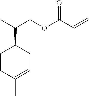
C1(C(C)COC(C=C)=O)CCC(C)=CC1
